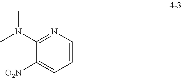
[O2N]C1=CC=CN=C1N(C)C
